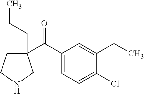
C1(C(C2=CC=C(Cl)C(CC)=C2)=O)(CCC)CCNC1
